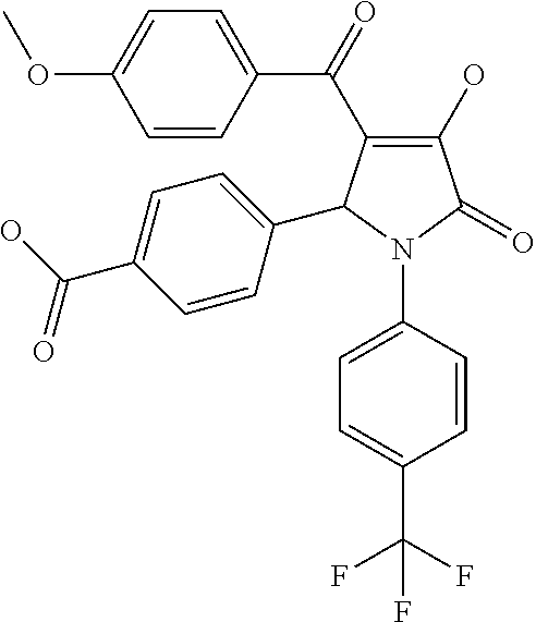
C1(O)=C(C(C2=CC=C(OC)C=C2)=O)C(C2=CC=C(C(O)=O)C=C2)N(C2=CC=C(C(F)(F)F)C=C2)C1=O
